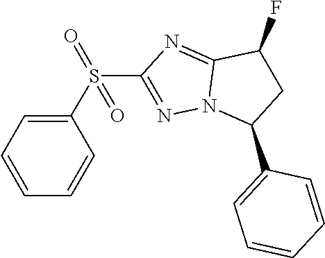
C12=NC(S(C3=CC=CC=C3)(=O)=O)=NN1C(C1=CC=CC=C1)CC2F
